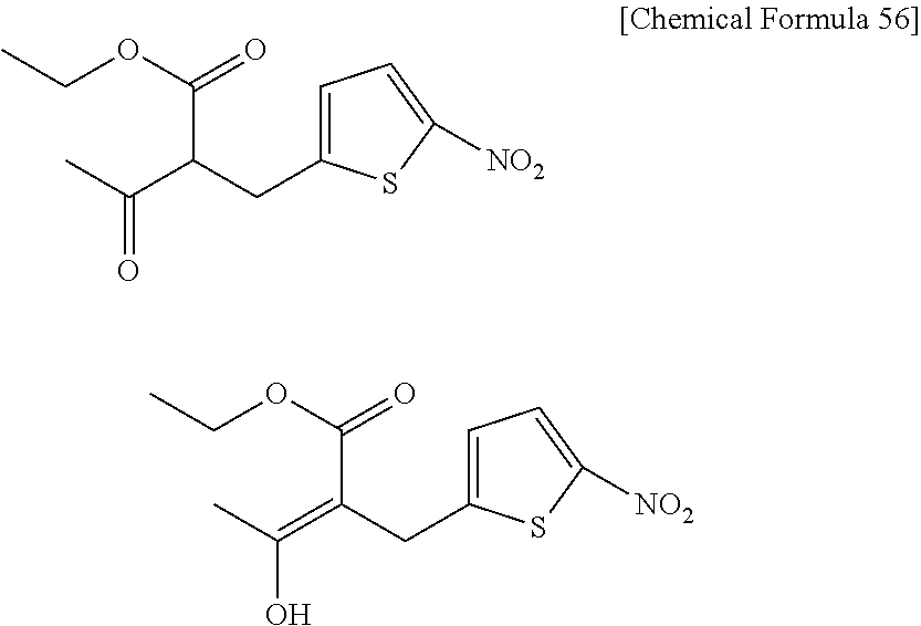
C1(CC(C(=O)OCC)C(=O)C)=CC=C([NO2])S1.C1(CC(C(=O)OCC)=C(O)C)=CC=C([NO2])S1
